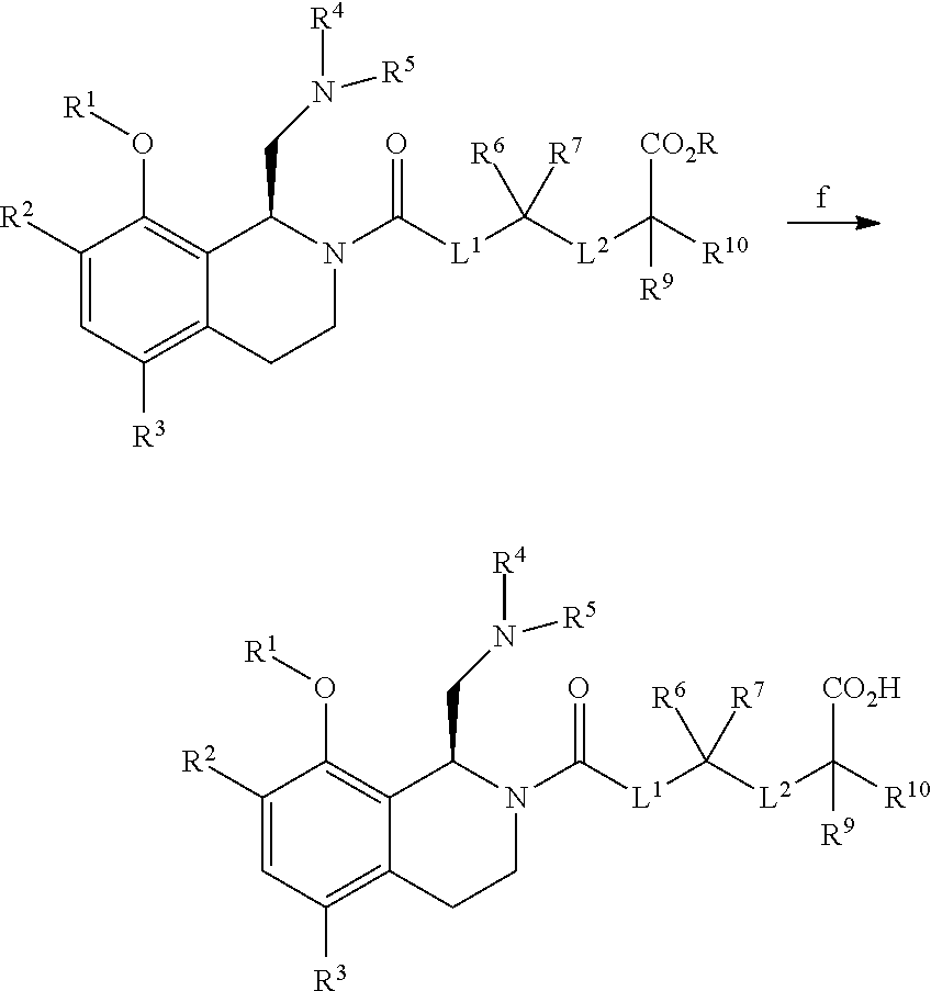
C1([R2])=CC([R3])=C2C(=C1O[R1])C(CN([R4])[R5])N(C([L1]C([L2]C([R10])([CO2R])[R9])([R7])[R6])=O)CC2.C1([R2])=CC([R3])=C2C(=C1O[R1])C(CN([R4])[R5])N(C([L1]C([L2]C([R10])([CO2H])[R9])([R7])[R6])=O)CC2
